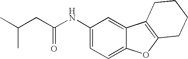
C1(NC(CC(C)C)=O)=CC=C2C(=C1)C1=C(O2)CCCC1
